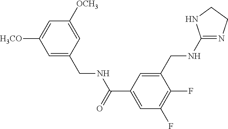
C1=C([OCH3])C=C([H3CO])C=C1CNC(C1=CC(F)=C(F)C(CNC2=NCCN2)=C1)=O
